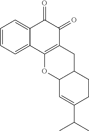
C1=CC=C2C(=C1)C(=O)C(=O)C1=C2OC2C(C1)CCC(C(C)C)=C2
